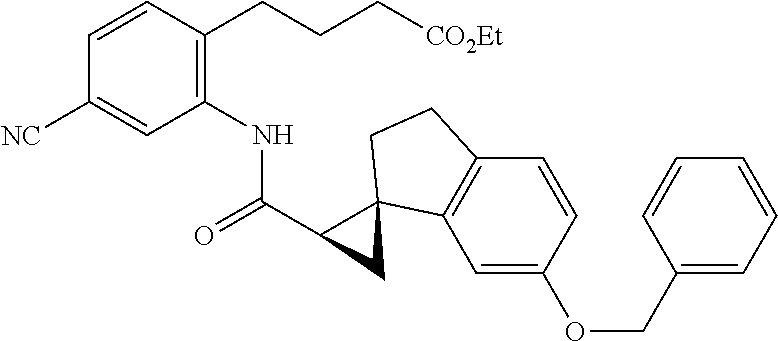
C1(C(=O)NC2=C(CCC[CO2Et])C=CC([NC])=C2)CC12C1=C(C=CC(OCC3=CC=CC=C3)=C1)CC2
